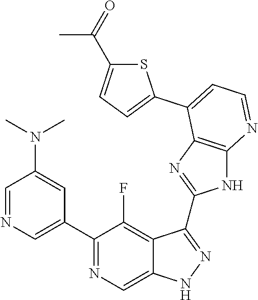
C1=NC=C(C2=NC=C3C(=C2F)C(C2=NC4=C(N2)N=CC=C4C2=CC=C(C(=O)C)S2)=NN3)C=C1N(C)C
